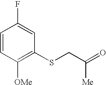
C1=CC([OMe])=C(SCC(=O)[Me])C=C1F
